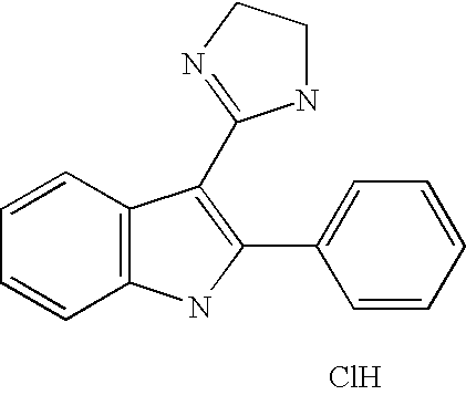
Cl.C1=CC=CC2=C1C(C1=NCCN1)=C(C1=CC=CC=C1)N2
